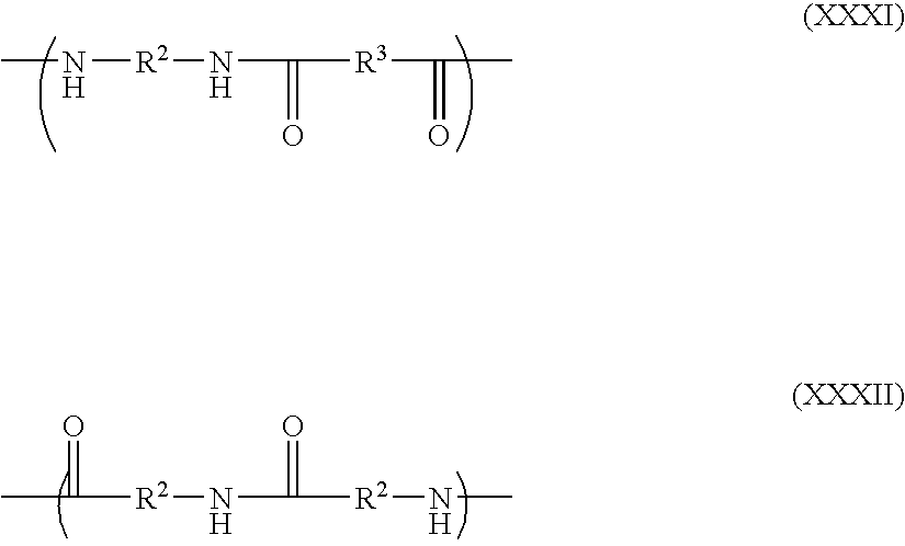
N([R2]NC([R3]C(C)=O)=O)C.C([R2]NC([R2]NC)=O)(C)=O
